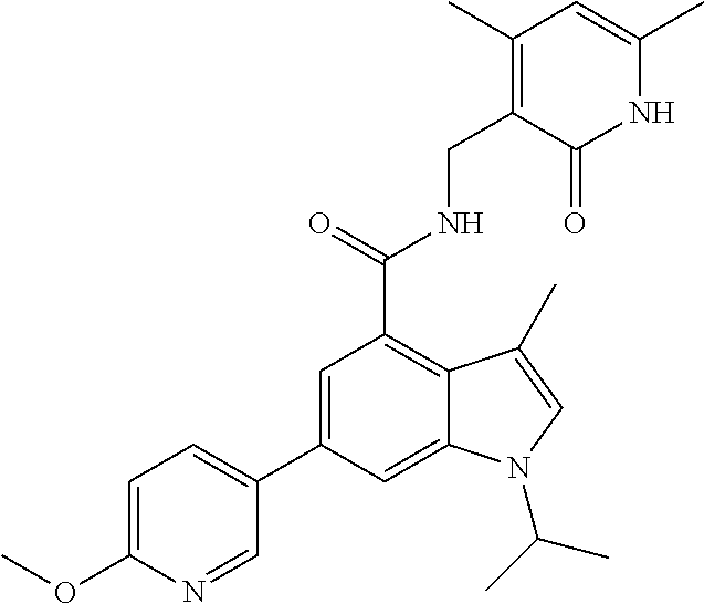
C1(C2=CC(C(=O)NCC3=C(C)C=C(C)NC3=O)=C3C(=C2)N(C(C)C)C=C3C)=CC=C(OC)N=C1
